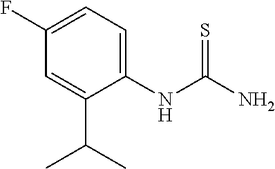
C1(F)=CC=C(NC(N)=S)C(C(C)C)=C1
